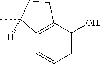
C1=C([OH])C2=C(C=C1)C(C)([H])CC2
